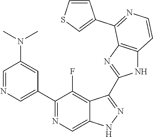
C1=NC=C(C2=NC=C3C(=C2F)C(C2=NC4=C(N2)C=CN=C4C2=CSC=C2)=NN3)C=C1N(C)C
